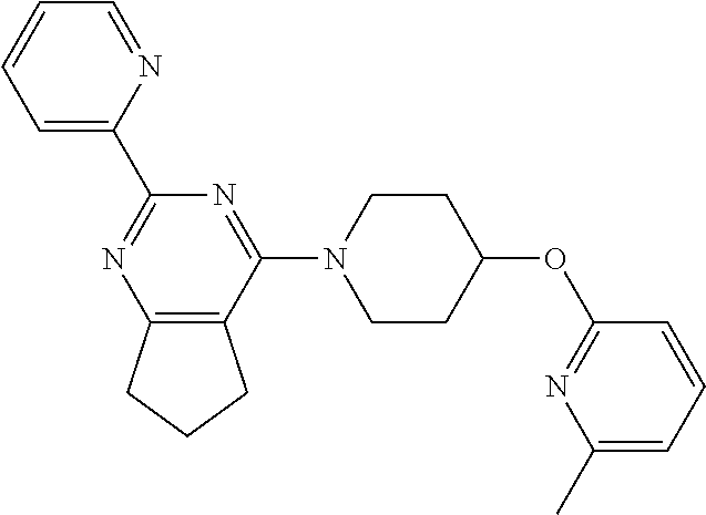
C1=C(C2=NC3=C(C(N4CCC(OC5=NC(C)=CC=C5)CC4)=N2)CCC3)N=CC=C1
